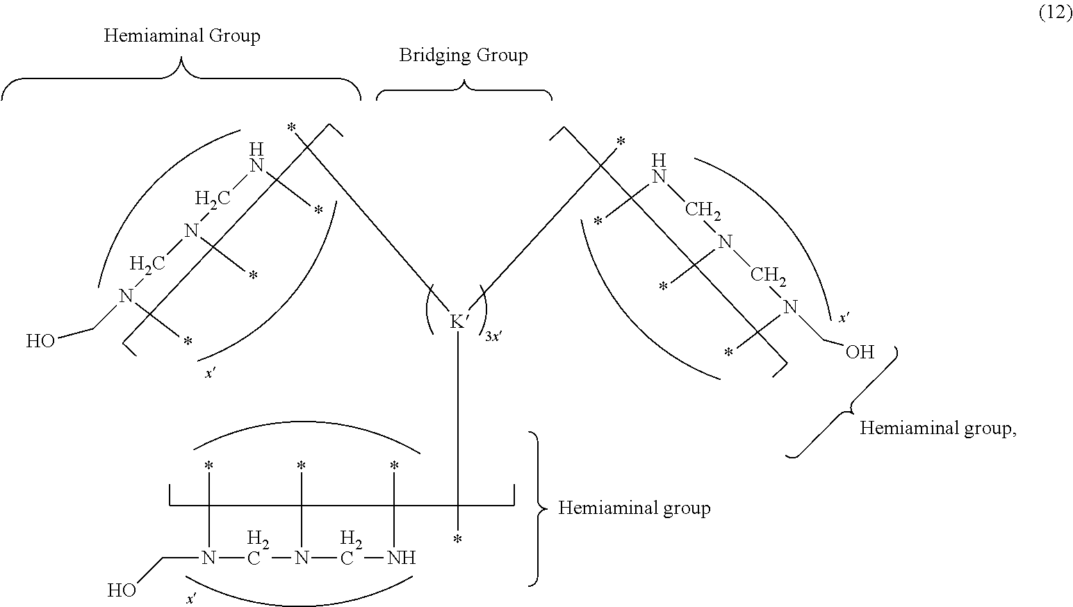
N(CN(CO)*)(CN*)*.N(CN(CO)*)(CN*)*.C(N(CN(CN*)*)*)O.*[K](*)*
